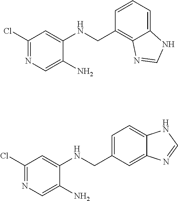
C1(Cl)=NC=C(N)C(NCC2=C3C(=CC=C2)NC=N3)=C1.C1(Cl)=NC=C(N)C(NCC2=CC=C3C(=C2)N=CN3)=C1
